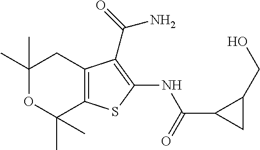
C1(C)(C)OC(C)(C)C2=C(C1)C(C(N)=O)=C(NC(=O)C1CC1CO)S2
